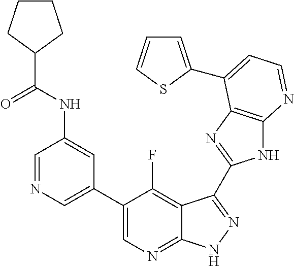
C1=NC=C(C2=CN=C3C(=C2F)C(C2=NC4=C(N2)N=CC=C4C2=CC=CS2)=NN3)C=C1NC(C1CCCC1)=O
